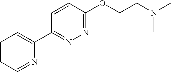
C1=CC=NC(C2=NN=C(OCCN(C)C)C=C2)=C1
